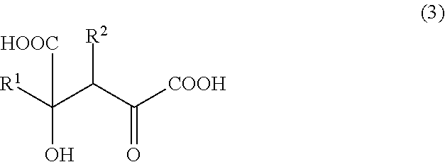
[R1]C(C(C([COOH])=O)[R2])(O)[HOOC]
